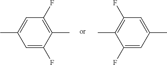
C1=C(F)C(C)=C(F)C=C1C.C1=C(F)C(C)=C(F)C=C1C
